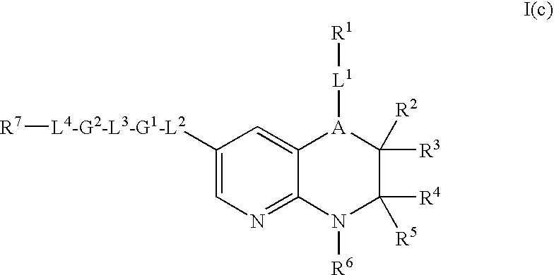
C1([L4-G2-L3-G1-L2][R7])=CN=C2C(=C1)[A]([L1][R1])C([R3])([R2])C([R4])([R5])N2[R6]
